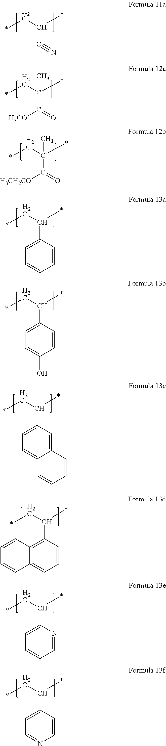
*CC(*)C#N.*CC(*)(C(=O)[H3CO])C.*CC(*)(C(=O)[H3CH2CO])C.C1=CC(C(*)C*)=CC=C1.C1=CC(C(*)C*)=CC=C1O.C12=CC(C(*)C*)=CC=C1C=CC=C2.C1=CC(C(*)C*)=C2C(=C1)C=CC=C2.C1=NC(C(*)C*)=CC=C1.C1=CC(C(*)C*)=CC=N1
